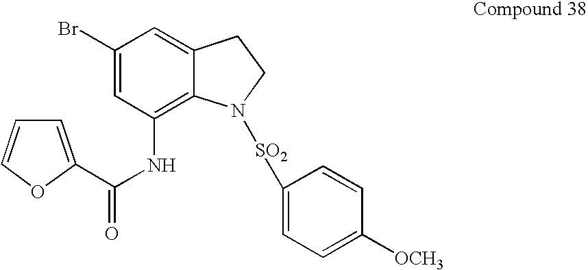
N(C1=C2C(=CC(Br)=C1)CCN2[SO2]C1=CC=C([OCH3])C=C1)C(=O)C1=CC=CO1
